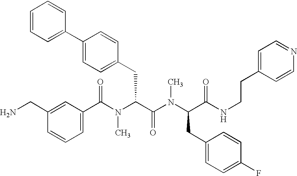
C1(C(N(C(C(N(C(C(NCCC2=CC=NC=C2)=O)CC2=CC=C(F)C=C2)C)=O)CC2=CC=C(C3=CC=CC=C3)C=C2)C)=O)=CC=CC(CN)=C1
